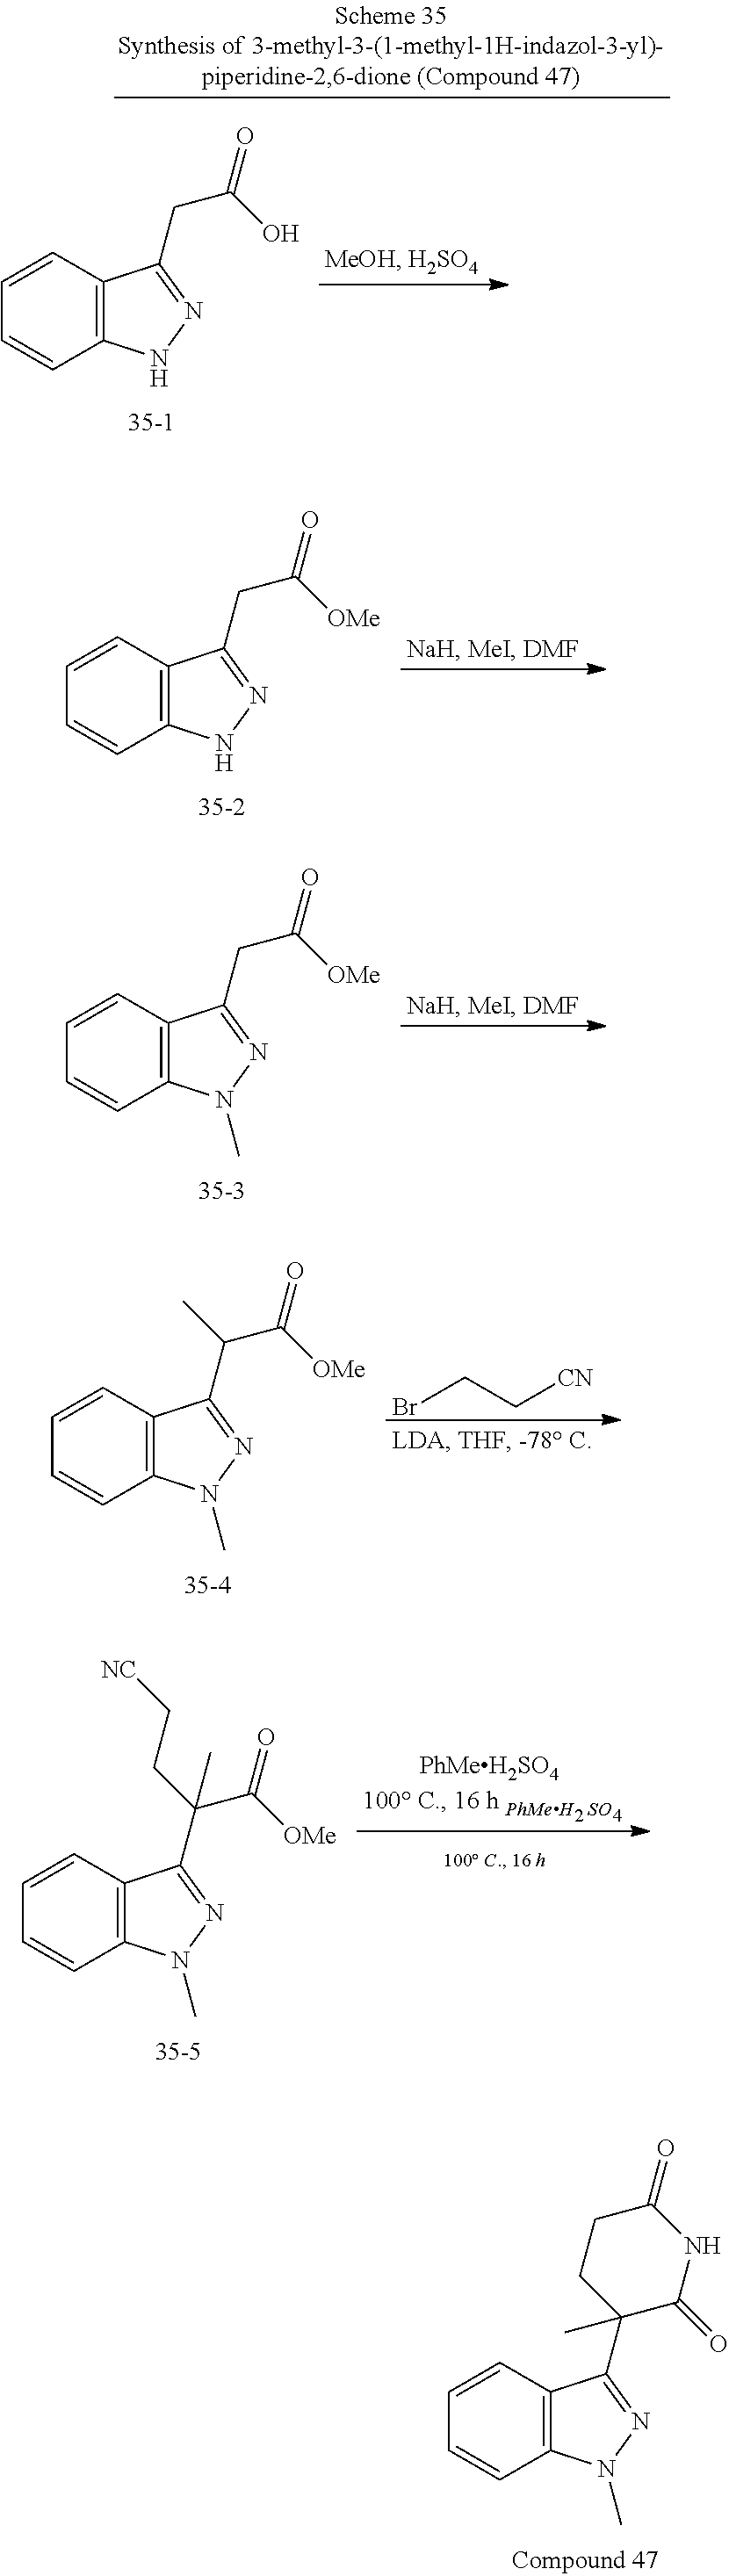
C1=CC2=C(C=C1)C(CC(=O)O)=NN2.C1=CC2=C(C=C1)C(CC(=O)[OMe])=NN2.C1=CC2=C(C=C1)C(CC(=O)[OMe])=NN2C.BrCC[CN].C1=CC2=C(C=C1)C(C(C(=O)[OMe])C)=NN2C.C1=CC2=C(C=C1)C(C(C(=O)[OMe])(CC[NC])C)=NN2C.[SO].C1=CC2=C(C=C1)C(C1(C)C(=O)NC(=O)CC1)=NN2C
